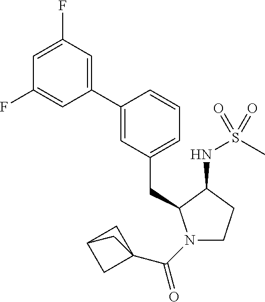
N1(C(=O)C23CC(C2)C3)CCC(NS(C)(=O)=O)C1CC1=CC=CC(C2=CC(F)=CC(F)=C2)=C1
